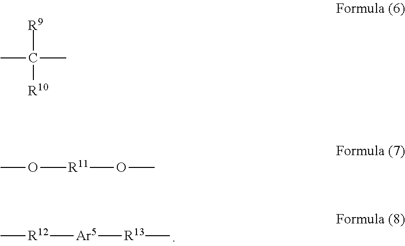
C[R12][Ar5][R13]C.CC([R9])([R10])C.CO[R11]OC
